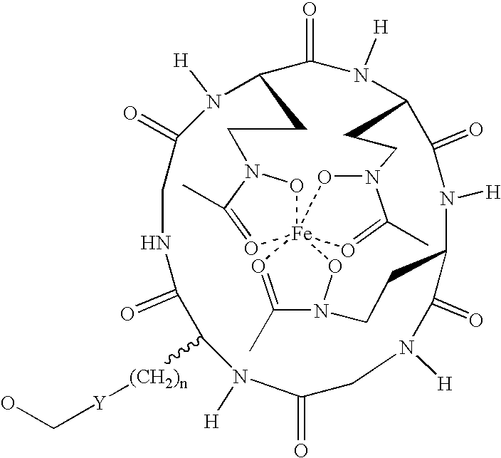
C1(C)=O[Fe]2345ON(C(C)=O2)CCC2N([H])C(=O)CNC(=O)C([(CH2)n][Y]CO)N([H])C(=O)CN([H])C(=O)C(CCN1O3)N([H])C(=O)C(CCN(O4)C(C)=O5)N([H])C2=O
